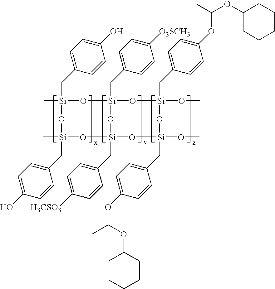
[Si]1(C)(CC2=CC=C(O)C=C2)O[Si]2(CC3=CC=C([O3SCH3])C=C3)O[Si](OC)(CC3=CC=C(OC(C)OC4CCCCC4)C=C3)O[Si](OC)(CC3=CC=C(OC(OC4CCCCC4)C)C=C3)O[Si](CC3=CC=C([H3CSO3])C=C3)(O[Si](C)(CC3=CC=C(O)C=C3)O1)O2
